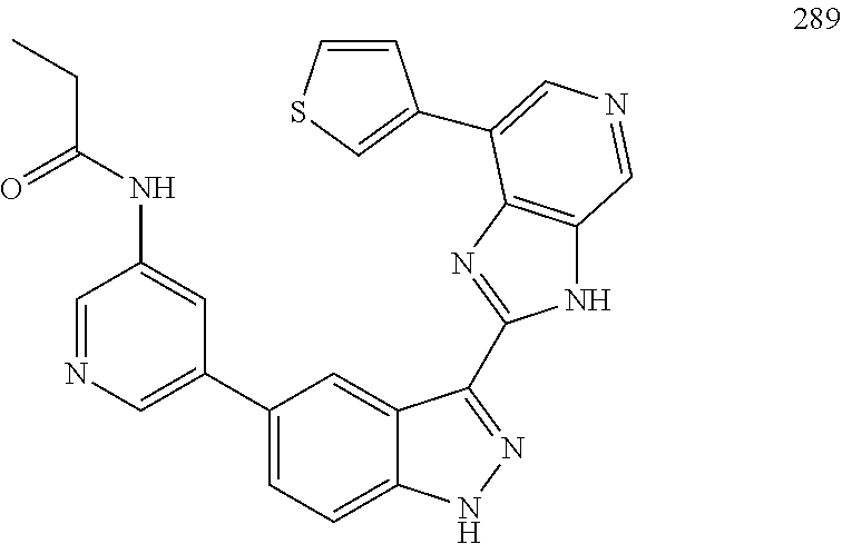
C1=NC=C(C2=CC=C3C(=C2)C(C2=NC4=C(N2)C=NC=C4C2=CSC=C2)=NN3)C=C1NC(CC)=O
